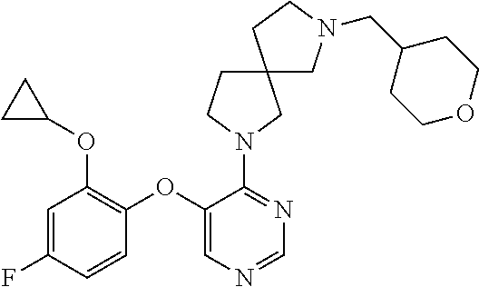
C1(OC2=C(OC3CC3)C=C(F)C=C2)=CN=CN=C1N1CCC2(C1)CN(CC1CCOCC1)CC2
